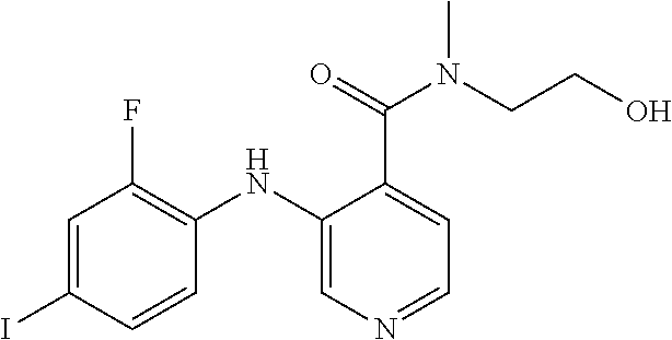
C1=C(I)C=CC(NC2=CN=CC=C2C(N(CCO)C)=O)=C1F
